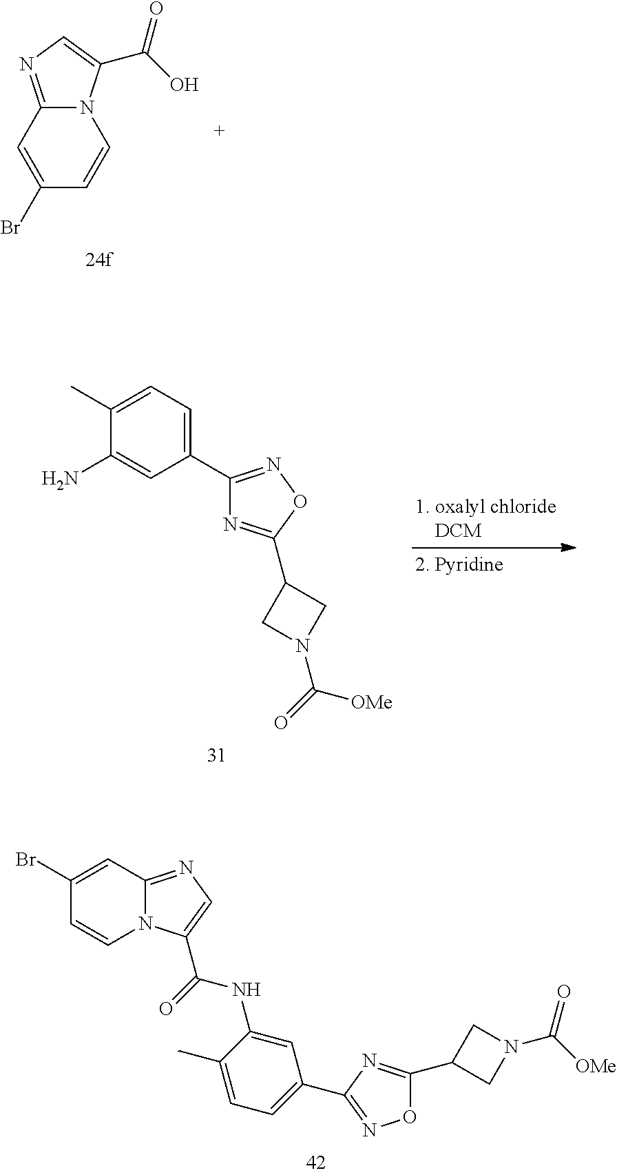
C1=C(Br)C=CN2C1=NC=C2C(O)=O.C1(N)=CC(C2=NOC(C3CN(C(=O)[OMe])C3)=N2)=CC=C1C.C12=NC=C(C(NC3=CC(C4=NOC(C5CN(C([OMe])=O)C5)=N4)=CC=C3C)=O)N1C=CC(Br)=C2
